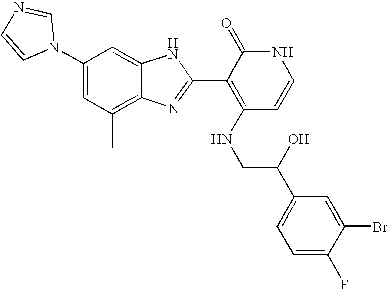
C1(C)=C2C(=CC(N3C=NC=C3)=C1)NC(C1=C(NCC(C3=CC=C(F)C(Br)=C3)O)C=CNC1=O)=N2
